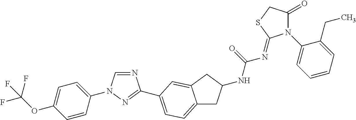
C1=CC(N2C=NC(C3=CC=C4CC(NC(=O)N=C5N(C6=CC=CC=C6CC)C(=O)CS5)CC4=C3)=N2)=CC=C1OC(F)(F)F
